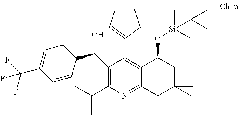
C1(C(C)C)=C(C(C2=CC=C(C(F)(F)F)C=C2)O)C(C2=CCCC2)=C2C(=N1)CC(C)(C)CC2O[Si](C)(C)C(C)(C)C
